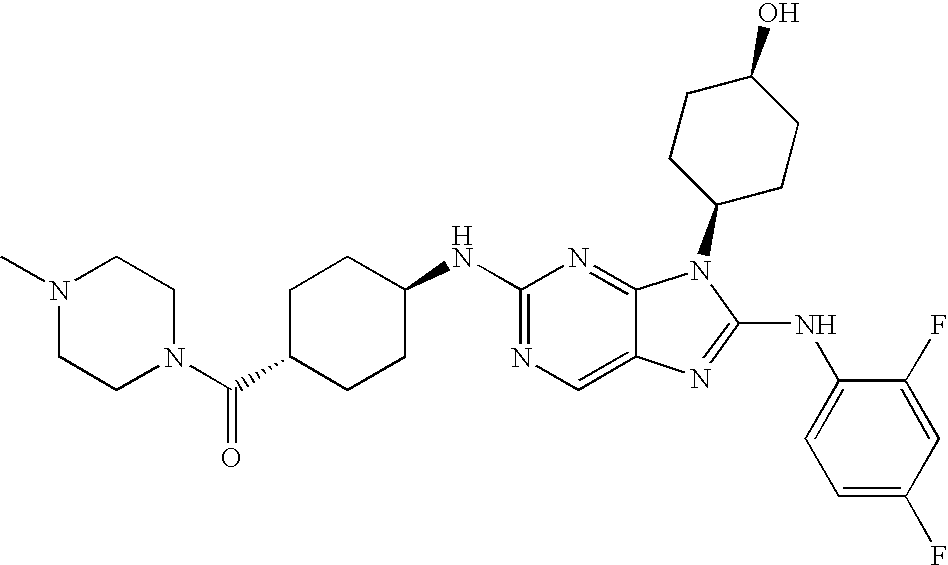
C1(NC2CCC(C(N3CCN(C)CC3)=O)CC2)=NC=C2C(=N1)N(C1CCC(O)CC1)C(NC1=CC=C(F)C=C1F)=N2
